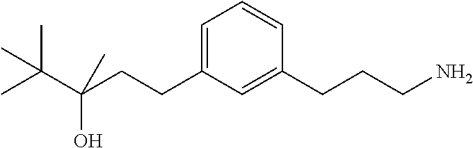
C(C(CCC1=CC=CC(CCCN)=C1)(O)C)(C)(C)C
